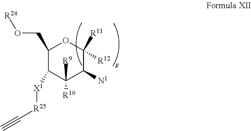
C1(CO[R24])C([X1][R25]C#C)C([R9])([R10])C([N1])C([R12])([R11])O1
